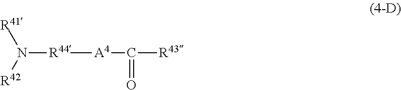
N([R44][A4]C(=O)[R43])([R42])[R41]
